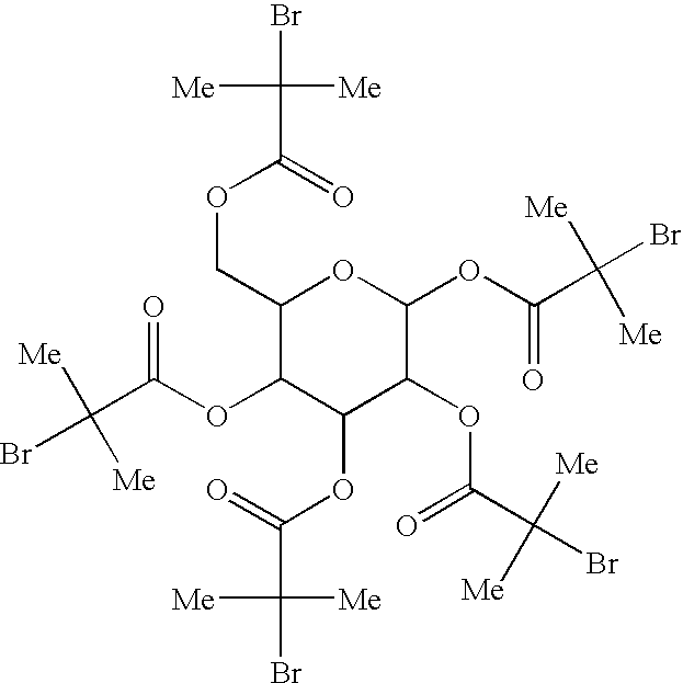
C1(COC(=O)C([Me])([Me])Br)C(OC(C([Me])([Me])Br)=O)C(OC(C([Me])([Me])Br)=O)C(OC(C([Me])([Me])Br)=O)C(OC(C(Br)([Me])[Me])=O)O1
